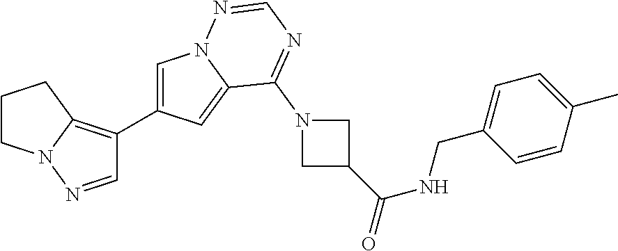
C1=C(C2=C3N(CCC3)N=C2)C=C2N1N=CN=C2N1CC(C(=O)NCC2=CC=C(C)C=C2)C1
